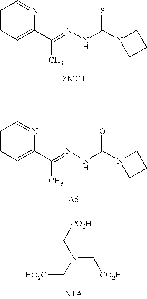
C1=CC=C(C(=NNC(N2CCC2)=S)C)N=C1.C(N(C[HO2C])C[CO2H])[CO2H].C1=CC=C(C(=NNC(N2CCC2)=O)C)N=C1.[A6]
